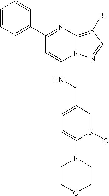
C1(C2=CC=CC=C2)=NC2=C(Br)C=NN2C(NCC2=CC=C(N3CCOCC3)N(O)=C2)=C1
